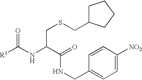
[R1]C(NC(C(=O)NCC1=CC=C([NO2])C=C1)CSCC1CCCC1)=O
